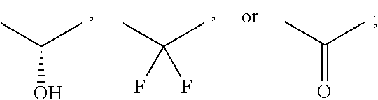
CC(C)O.CC(C)(F)F.CC(C)=O
